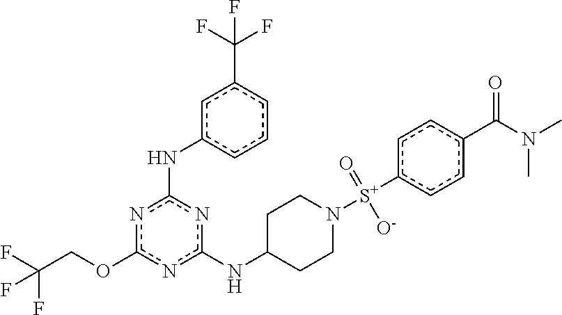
n1c(OCC(F)(F)F)nc(NC2CCN([S+](c3ccc(C(N(C)C)=O)cc3)(=O)[O-])CC2)nc1Nc1cccc(C(F)(F)F)c1
